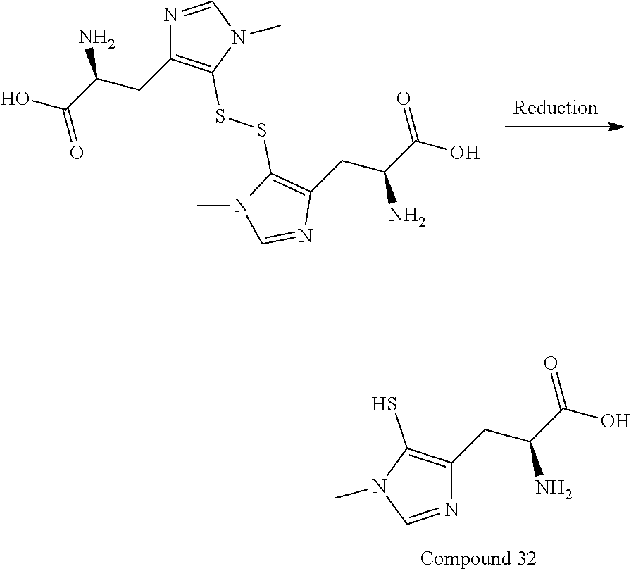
C1(SSC2=C(CC(C(O)=O)N)N=CN2C)=C(CC(C(O)=O)N)N=CN1C.C(C(C(O)=O)N)C1=C(S)N(C)C=N1
